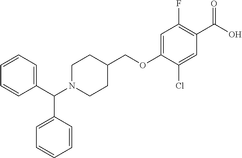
C1(F)=C(C(O)=O)C=C(Cl)C(OCC2CCN(C(C3=CC=CC=C3)C3=CC=CC=C3)CC2)=C1
